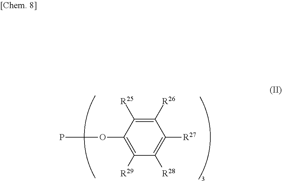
C1([R26])=C([R25])C(OP)=C([R29])C([R28])=C1[R27]
